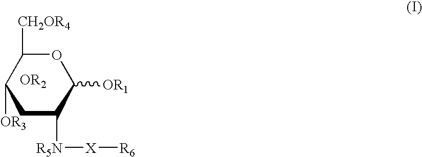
O1C([CH2OR4])C([OR3])CC([R5N][X][R6])C1[OR1].[OR2]
